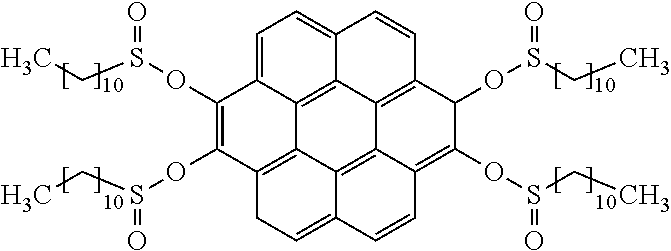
C1(OS(CC)=O)=C(OS(CC)=O)C2=C3C4=C5C6=C(C(OS(CC)=O)C(OS(CC)=O)=C7C6=C3C(=CC2)C=C7)C=CC5=CC=C14
